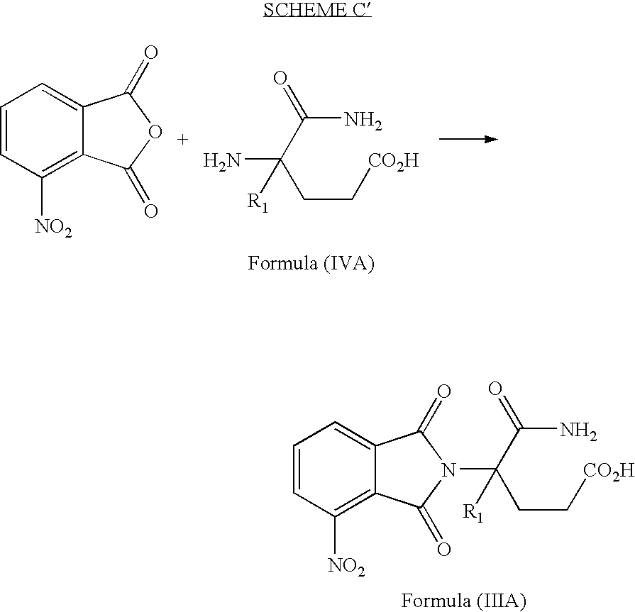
C1=CC([NO2])=C2C(=C1)C(=O)OC2=O.NC(C(N)=O)(CC[CO2H])[R1].C1=CC([NO2])=C2C(=C1)C(=O)N(C(CC[CO2H])(C(N)=O)[R1])C2=O
